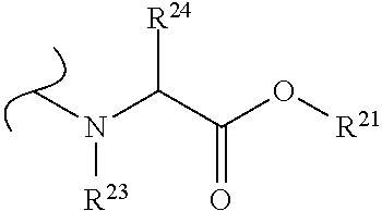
CN(C(C(O[R21])=O)[R24])[R23]
